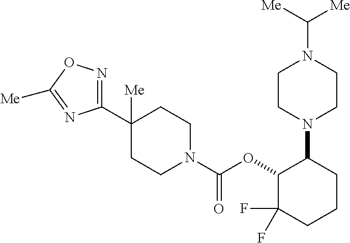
C1(C2([Me])CCN(C(OC3C(F)(F)CCCC3N3CCN(C([Me])[Me])CC3)=O)CC2)=NOC([Me])=N1
